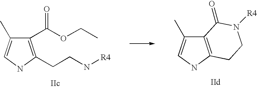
C1(C(OCC)=O)=C(CCN[R4])NC=C1C.C12=C(NC=C1C)CCN([R4])C2=O
